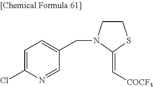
ClC1=CC=C(CN2CCSC2=C[COCF3])C=N1
